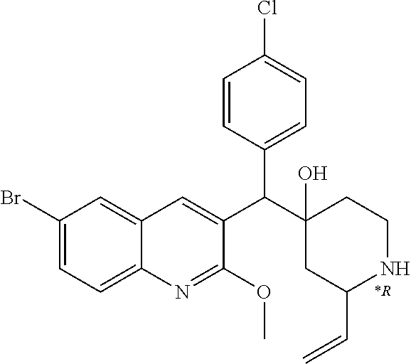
C1(Br)=CC=C2C(=C1)C=C(C(C1(O)CC(C=C)NCC1)C1=CC=C(Cl)C=C1)C(OC)=N2.[*R]
